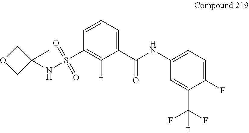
S(=O)(=O)(C1=C(F)C(C(=O)NC2=CC=C(F)C(C(F)(F)F)=C2)=CC=C1)NC1(C)COC1
